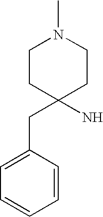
C1CC(CC2=CC=CC=C2)(N)CCN1C
